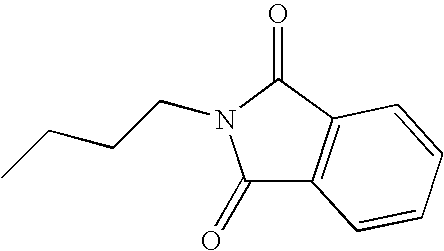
O=C1N(CCCC)C(=O)C2=C1C=CC=C2
